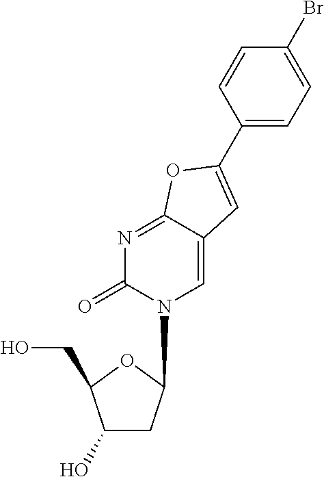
C1(C2=CC3=CN(C4CC(O)C(CO)O4)C(=O)N=C3O2)=CC=C(Br)C=C1
